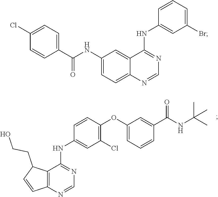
C1(Cl)=CC=C(C(NC2=CC=C3C(=C2)C(NC2=CC(Br)=CC=C2)=NC=N3)=O)C=C1.C12=C(N=CN=C1NC1=CC(Cl)=C(OC3=CC=CC(C(NC(C)(C)C)=O)=C3)C=C1)C=CC2CCO
